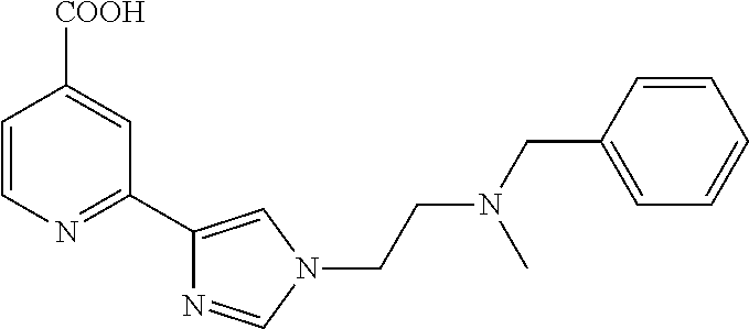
N1(CCN(CC2=CC=CC=C2)C)C=C(C2=NC=CC([COOH])=C2)N=C1
